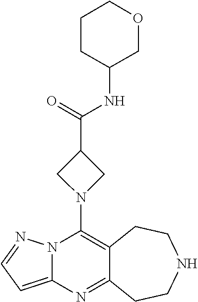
C12=C(N3CC(C(=O)NC4COCCC4)C3)N3C(=CC=N3)N=C1CCNCC2
